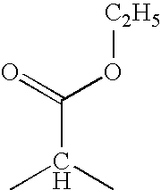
O=C(O[C2H5])C(C)C
